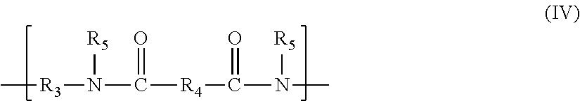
C[R3]N(C([R4]C(N([R5])C)=O)=O)[R5]
